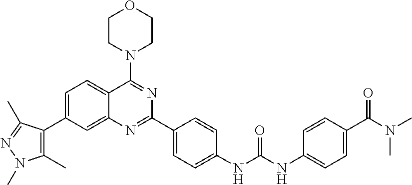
C1=C(C2=C(C)N(C)N=C2C)C=C2C(=C1)C(N1CCOCC1)=NC(C1=CC=C(NC(NC3=CC=C(C(N(C)C)=O)C=C3)=O)C=C1)=N2
